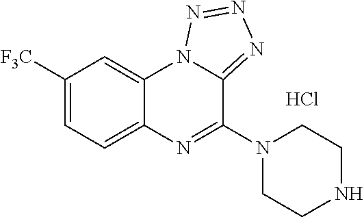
C12=CC=C([F3C])C=C1N1C(=NN=N1)C(N1CCNCC1)=N2.Cl
